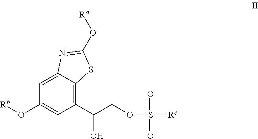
C12=CC(O[Rb])=CC(C(COS([Rc])(=O)=O)O)=C1SC(O[Ra])=N2
